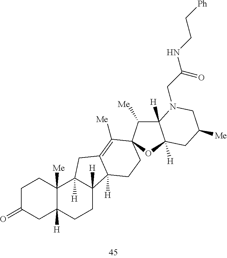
C1C(=O)CC2([H])C([Me])(C1)C1([H])C([H])(CC2)C2([H])C(=C([Me])C3(CC2)C([Me])C2([H])C([H])(O3)CC([Me])CN2CC(NCC[Ph])=O)C1
